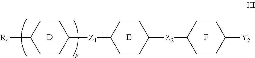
[D].[E].F.[R4]C1CCC([Z1]C2CCC([Z2]C3CCC([Y2])CC3)CC2)CC1
